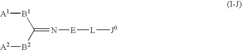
[A1][B1]C([B2][A2])=N[E][L][J0]
